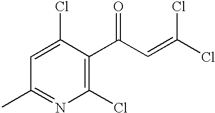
C1(Cl)=CC(C)=NC(Cl)=C1C(C=C(Cl)Cl)=O
